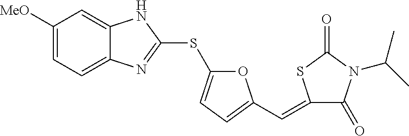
C1([MeO])=CC=C2C(=C1)NC(SC1=CC=C(C=C3SC(=O)N(C(C)C)C3=O)O1)=N2
